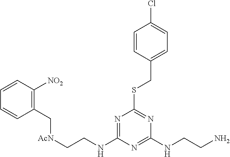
C1=CC([NO2])=C(C[AcN]CCNC2=NC(SCC3=CC=C(Cl)C=C3)=NC(NCCN)=N2)C=C1
